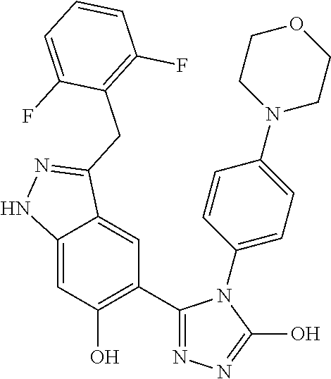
C12=CC(O)=C(C3=NN=C(O)N3C3=CC=C(N4CCOCC4)C=C3)C=C1C(CC1=C(F)C=CC=C1F)=NN2
